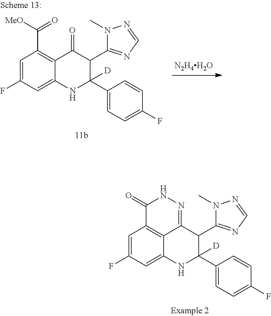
N1(C)C(C2C(=O)C3=C(C(=O)[MeO])C=C(F)C=C3NC2(C2=CC=C(F)C=C2)[D])=NC=N1.[N2H4H2O].N1(C)C(C2C3=NNC(=O)C4=C3C(=CC(F)=C4)NC2(C2=CC=C(F)C=C2)[D])=NC=N1
